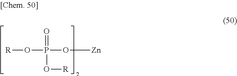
[R]OP(=O)(O[Zn])O[R]
